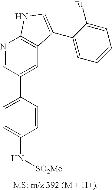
C1=C(C2=CC3=C(N=C2)NC=C3C2=CC=CC=C2[Et])C=CC(N[SO2Me])=C1
